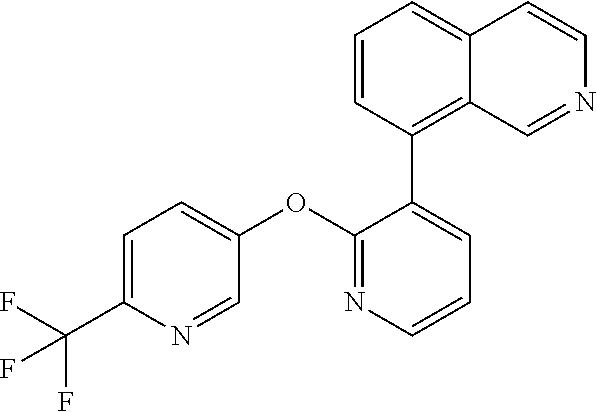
C1=C(C(F)(F)F)N=CC(OC2=NC=CC=C2C2=C3C(=CC=C2)C=CN=C3)=C1
